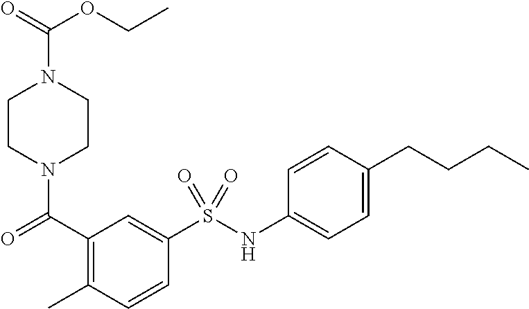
C1CN(C(=O)C2=C(C)C=CC(S(NC3=CC=C(CCCC)C=C3)(=O)=O)=C2)CCN1C(OCC)=O
